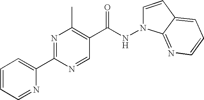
N1(NC(C2=C(C)N=C(C3=CC=CC=N3)N=C2)=O)C=CC2=CC=CN=C12
